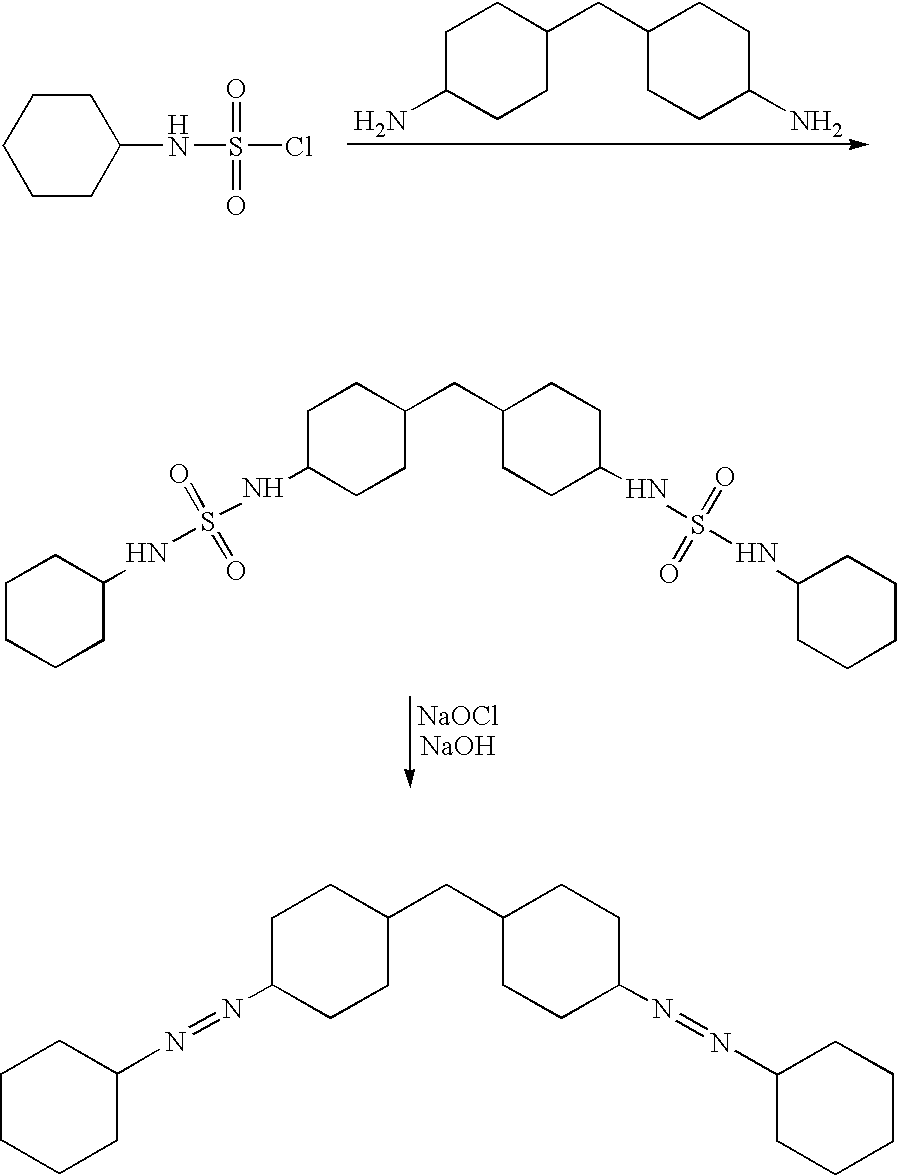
C1C(N)CCC(CC2CCC(N)CC2)C1.C1CCC(NS(Cl)(=O)=O)CC1.C1C(CC2CCC(NS(NC3CCCCC3)(=O)=O)CC2)CCC(NS(NC2CCCCC2)(=O)=O)C1.C1C(CC2CCC(N=NC3CCCCC3)CC2)CCC(N=NC2CCCCC2)C1
